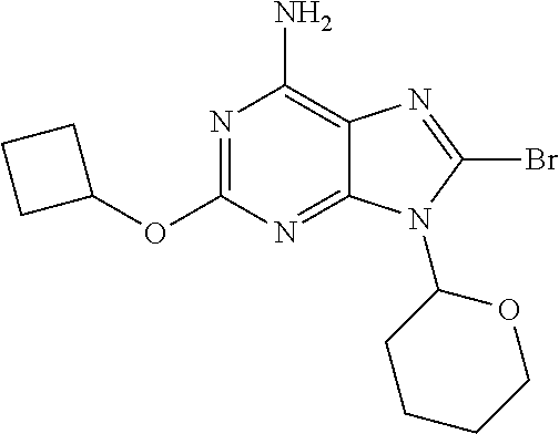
N1=C(OC2CCC2)N=C2C(=C1N)N=C(Br)N2C1OCCCC1
